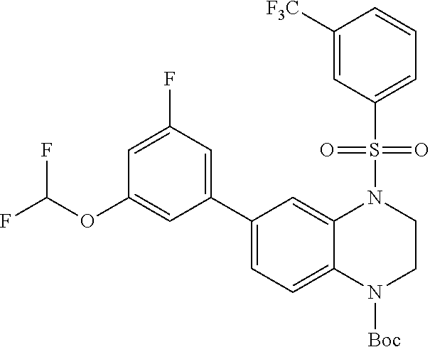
FC(OC1=CC(C2=CC=C3C(=C2)N(S(=O)(=O)C2=CC=CC([F3C])=C2)CCN3[Boc])=CC(F)=C1)F
